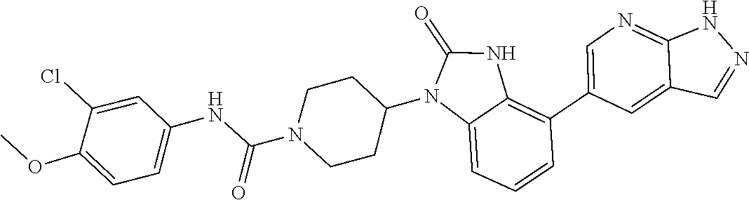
C1CN(C(NC2=CC=C(OC)C(Cl)=C2)=O)CCC1N1C(=O)NC2=C(C3=CN=C4NN=CC4=C3)C=CC=C12
